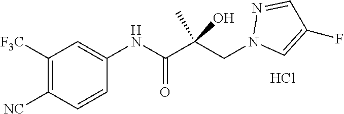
C1([F3C])=C([NC])C=CC(NC(C(CN2C=C(F)C=N2)(C)O)=O)=C1.Cl
